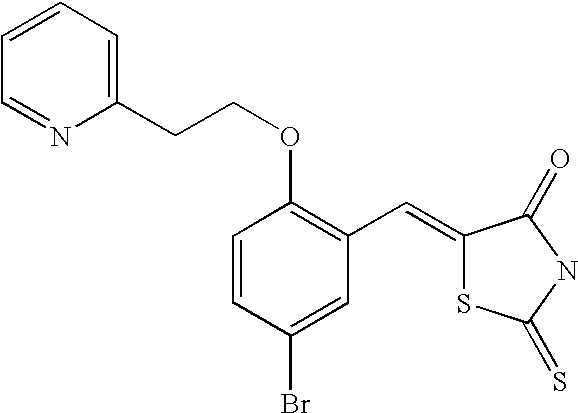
C1=CC(Br)=CC(C=C2SC(=S)NC2=O)=C1OCCC1=CC=CC=N1
